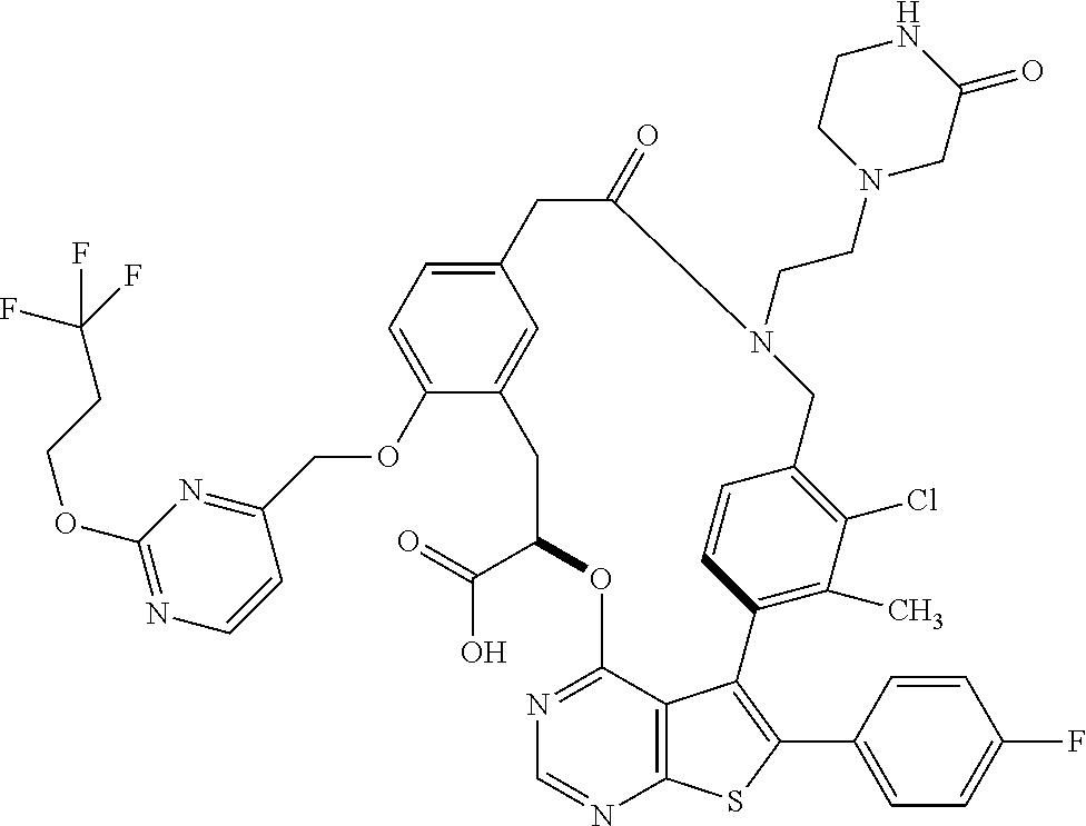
C1(C(=O)O)OC2=NC=NC3=C2C(=C(C2=CC=C(F)C=C2)S3)C2=C(C)C(Cl)=C(C=C2)CN(CCN2CC(=O)NCC2)C(=O)CC2=CC=C(OCC3=NC(OCCC(F)(F)F)=NC=C3)C(=C2)C1
